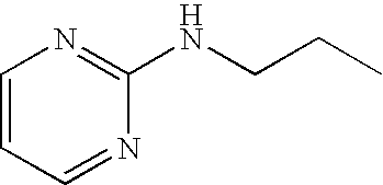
C1=CC=NC(NCCC)=N1
